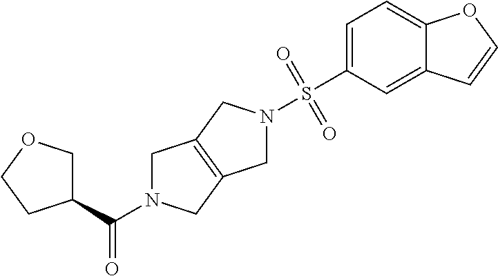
C1N(C(C2COCC2)=O)CC2=C1CN(S(C1=CC=C3C(=C1)C=CO3)(=O)=O)C2
